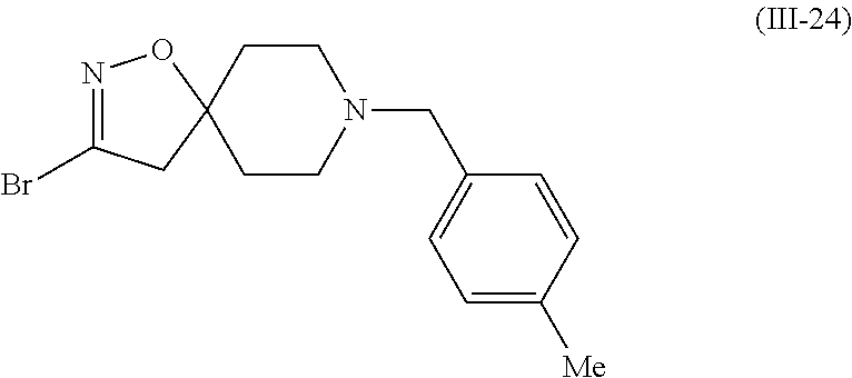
N1=C(Br)CC2(O1)CCN(CC1=CC=C([Me])C=C1)CC2
